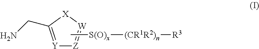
[Y]1=C(CN)[X][W]=[Z]1.C[S(O)x][(CR1R2)n][R3]
